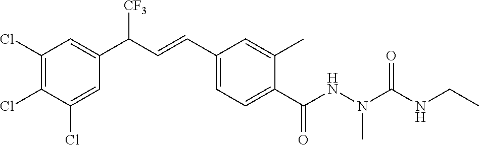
C1(Cl)=C(Cl)C(Cl)=CC(C(C=CC2=CC=C(C(NN(C(NCC)=O)C)=O)C(C)=C2)[CF3])=C1
